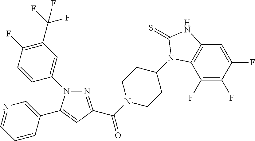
N1(C2=CC(C(F)(F)F)=C(F)C=C2)N=C(C(N2CCC(N3C4=C(C=C(F)C(F)=C4F)NC3=S)CC2)=O)C=C1C1=CN=CC=C1
